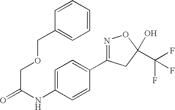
O=C(NC1=CC=C(C2=NOC(C(F)(F)F)(O)C2)C=C1)COCC1=CC=CC=C1
